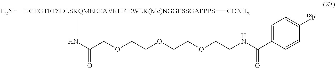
[HGEGTFTSDLSKQMEEEAVRLFIEWLK(Me)NGGPSSGAPPPS](N)(NC(COCCOCCOCCNC(C1=CC=C([18F])C=C1)=O)=O)[CONH2]
